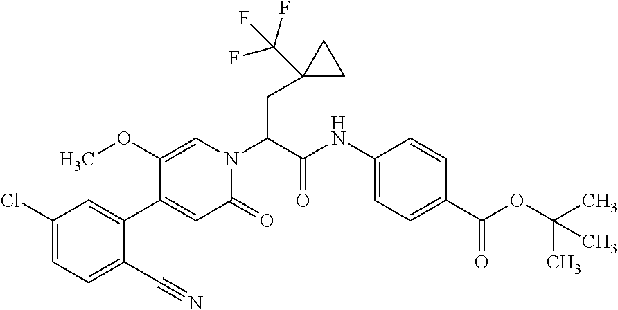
C(C(N1C=C(OC)C(C2=CC(Cl)=CC=C2C#N)=CC1=O)C(NC1=CC=C(C(OC(C)(C)C)=O)C=C1)=O)C1(C(F)(F)F)CC1
